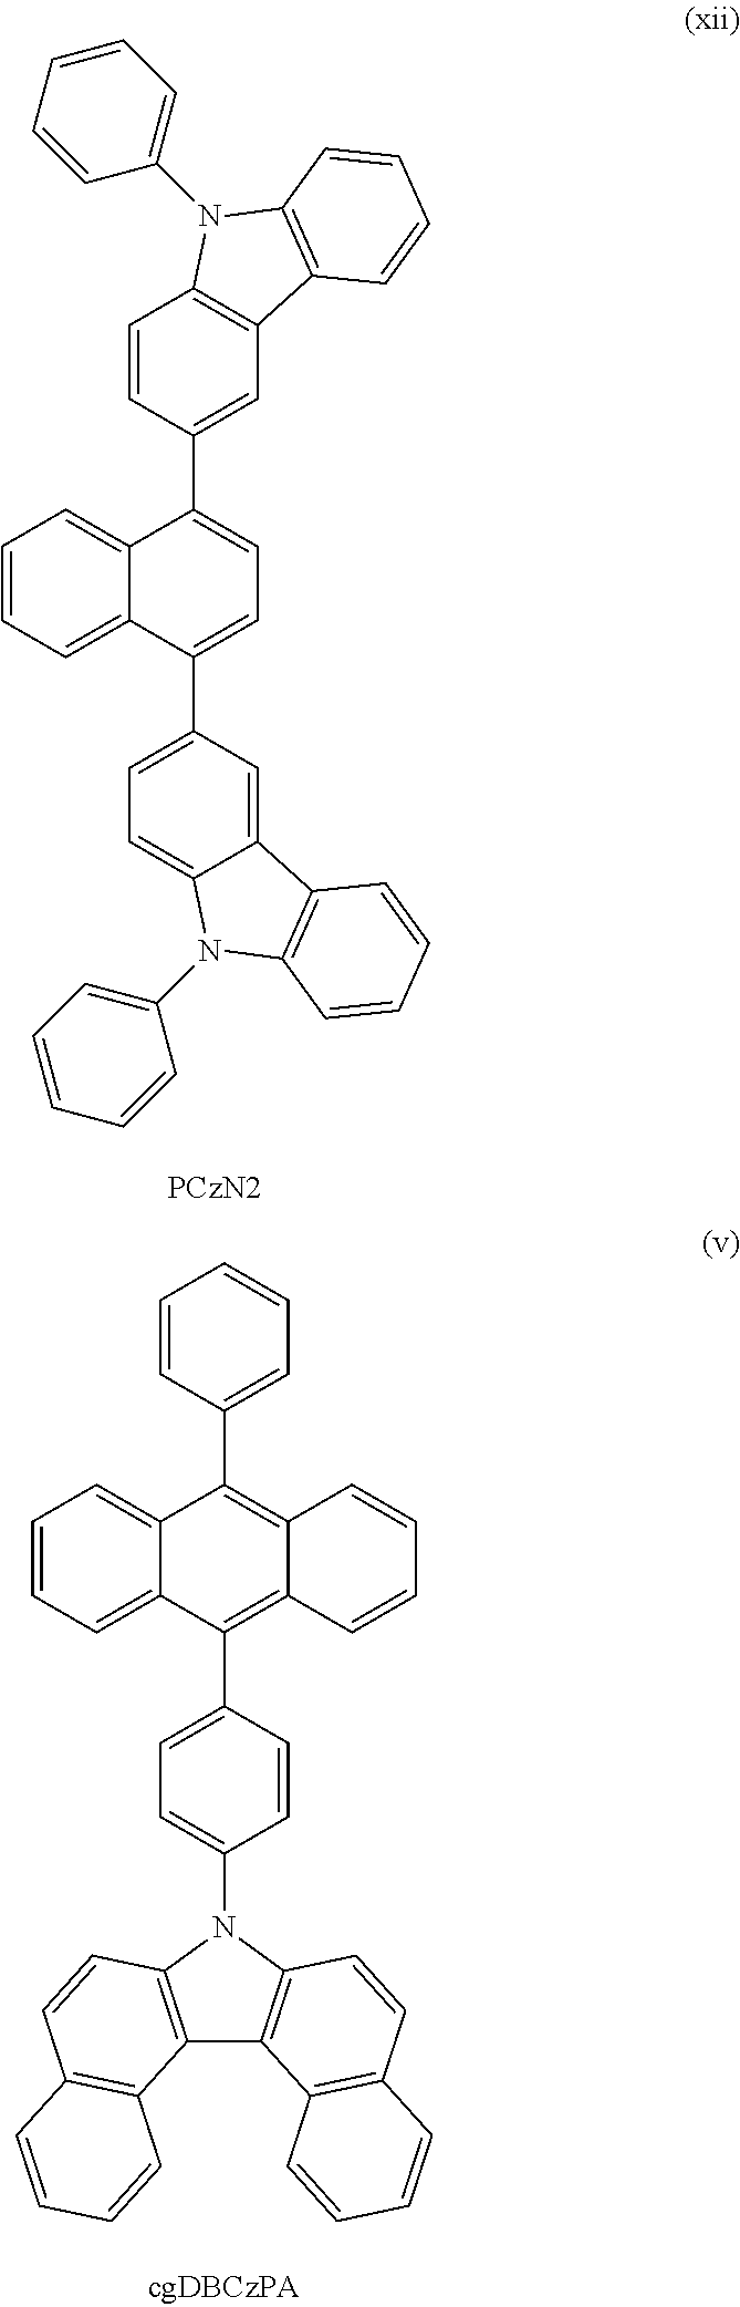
C1=CC=C2C(=C1)C(C1=CC3=C(C=C1)N(C1=CC=CC=C1)C1=C3C=CC=C1)=CC=C2C1=CC=C2C(=C1)C1=C(N2C2=CC=CC=C2)C=CC=C1.C12=C(N(C3=CC=C(C4=C5C(=C(C6=CC=CC=C6)C6=CC=CC=C64)C=CC=C5)C=C3)C3=C1C1=C(C=C3)C=CC=C1)C=CC1=C2C=CC=C1
